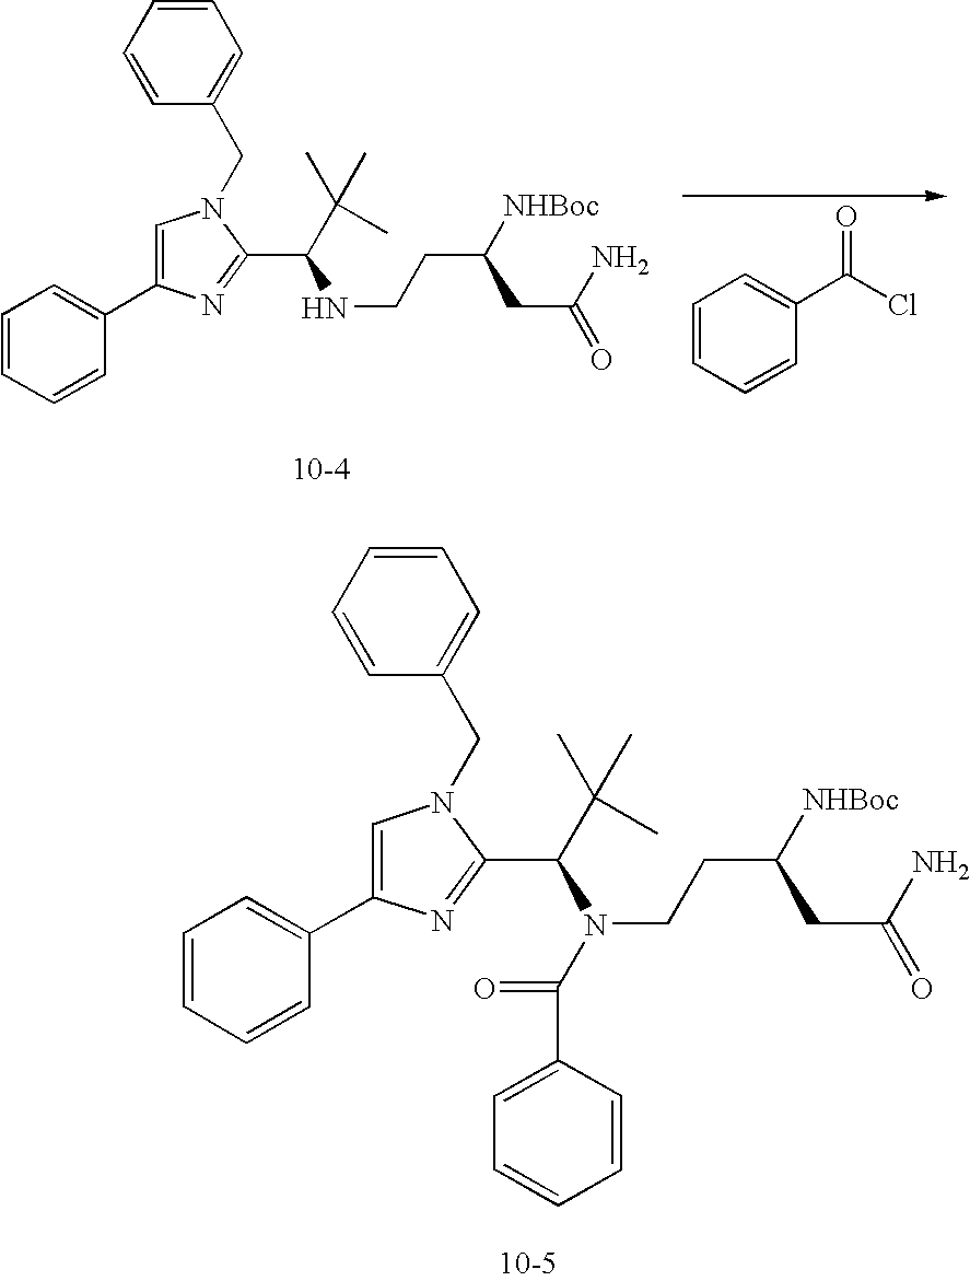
C1=CC=CC(C2=CN(CC3=CC=CC=C3)C(C(N(CCC([NHBoc])CC(N)=O)C(C3=CC=CC=C3)=O)C(C)(C)C)=N2)=C1.C1=CC=CC(C2=CN(CC3=CC=CC=C3)C(C(NCCC([NHBoc])CC(N)=O)C(C)(C)C)=N2)=C1.C1=CC=CC(C(Cl)=O)=C1
